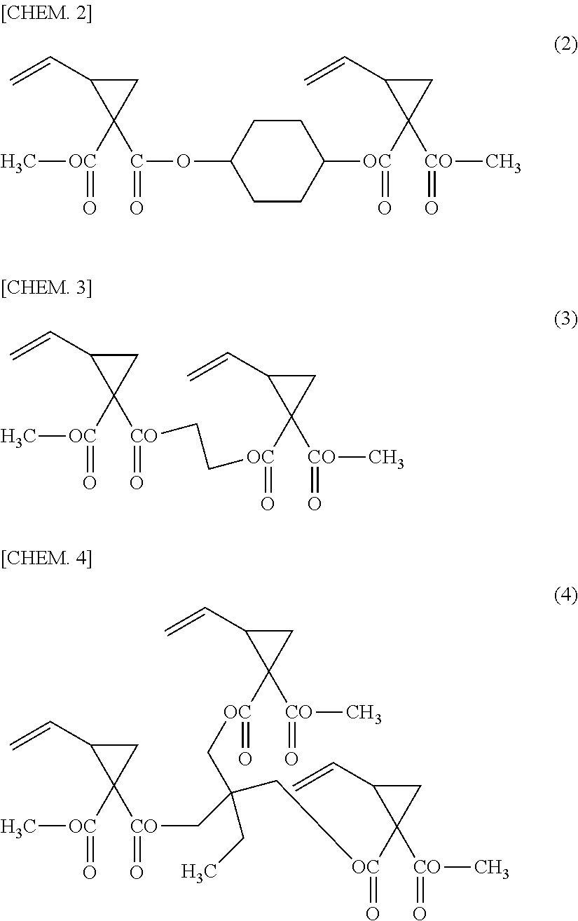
C[OC](=O)C1(C(OC2CCC([OC](C3([CO](C)=O)CC3C=C)=O)CC2)=O)CC1C=C.C[OC](=O)C1([CO](=O)CC[OC](C2([CO](C)=O)CC2C=C)=O)CC1C=C.C[OC](=O)C1([CO](=O)CC(C[OC](=O)C2([CO](C)=O)CC2C=C)(CC)C[OC](=O)C2([CO](=O)C)CC2C=C)CC1C=C
